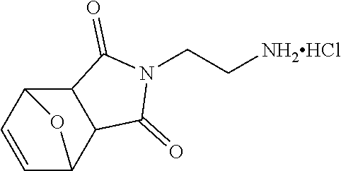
C12C3C(C(C=C1)O2)C(=O)N(CC[NH2HCl])C3=O
